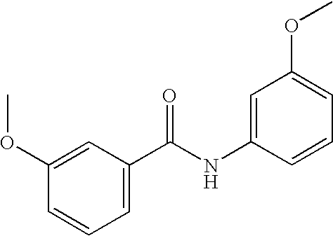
C1=CC=C(C(NC2=CC(OC)=CC=C2)=O)C=C1OC
